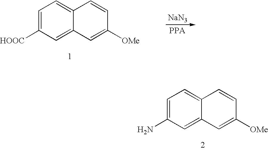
C1=C([HOOC])C=C2C(=C1)C=CC([OMe])=C2.[NaN3].C1=C(N)C=C2C(=C1)C=CC([OMe])=C2
